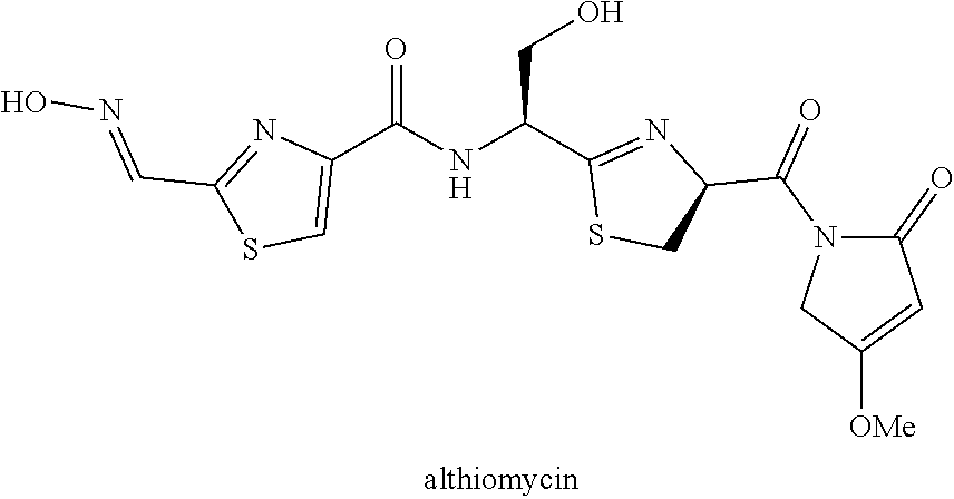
C1C([OMe])=CC(=O)N1C(C1N=C(C(NC(C2=CSC(C=NO)=N2)=O)CO)SC1)=O
